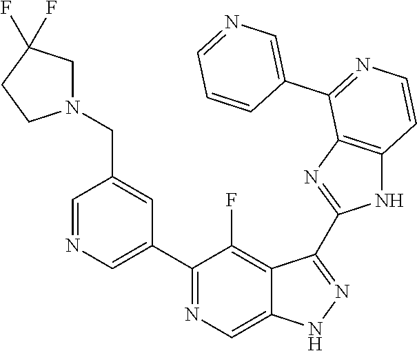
C1=NC=C(C2=NC=C3C(=C2F)C(C2=NC4=C(N2)C=CN=C4C2=CN=CC=C2)=NN3)C=C1CN1CC(F)(F)CC1
